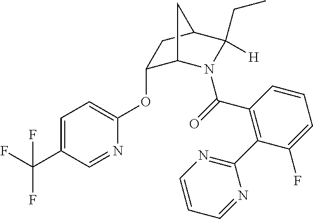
C1(OC2=CC=C(C(F)(F)F)C=N2)C2N(C(=O)C3=C(C4=NC=CC=N4)C(F)=CC=C3)C(CC)([H])C(C1)C2
